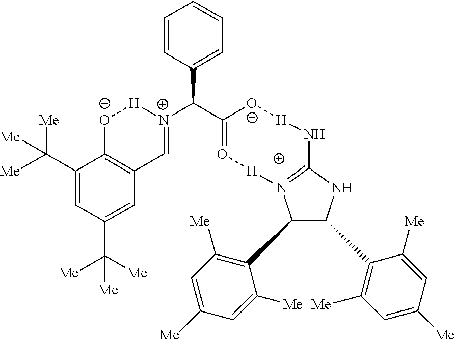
C1(C2=C([Me])C=C([Me])C=C2[Me])C(C2=C([Me])C=C([Me])C=C2[Me])NC2=N1[H]O=C(C([N+]1=CC3=C([O-][H]1)C(C([Me])([Me])[Me])=CC(C([Me])([Me])[Me])=C3)C1=CC=CC=C1)[O-][H]N2
